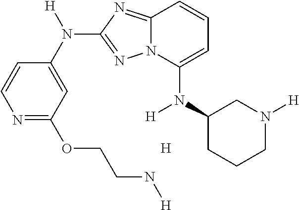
C1=CN=C(OCCN[H])C=C1N([H])C1=NN2C(=N1)C=CC=C2N(C1CCCN([H])C1)[H].[H]
